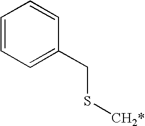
C1=CC=C(CS[CH2*])C=C1
